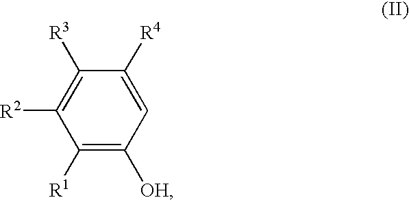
C1([R1])=C([OH])C=C([R4])C([R3])=C1[R2]
